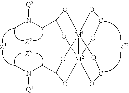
[Q2]N(C)CC1O[M2]234OC(CN([Q1])C)O[M1]2(O1)(OCO3)OCO4
